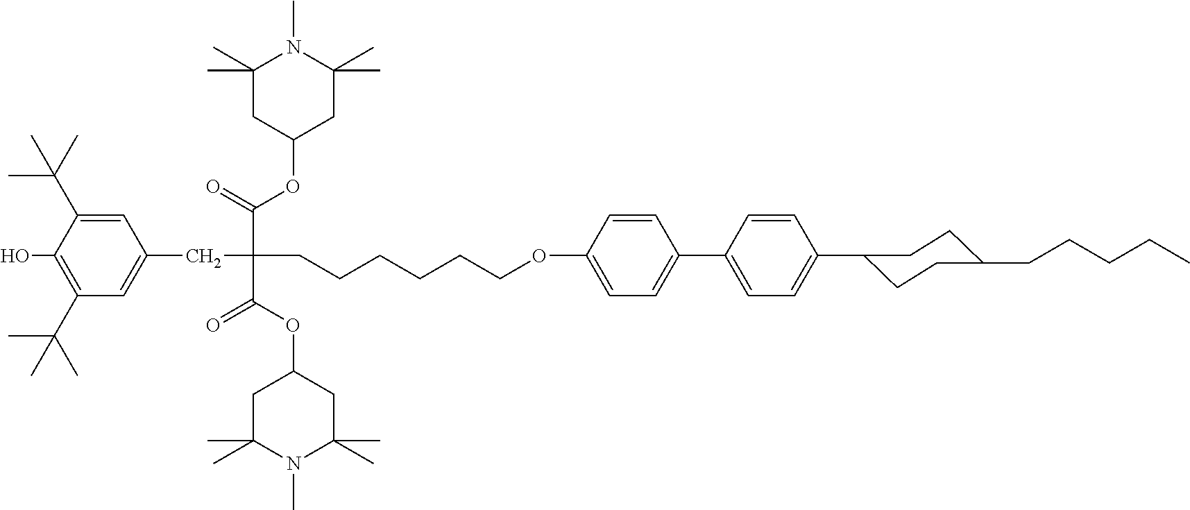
C1C(CCCCC)CCC(C2=CC=C(C3=CC=C(OCCCCCCC(CC4=CC(C(C)(C)C)=C(O)C(C(C)(C)C)=C4)(C(OC4CC(C)(C)N(C)C(C)(C)C4)=O)C(=O)OC4CC(C)(C)N(C)C(C)(C)C4)C=C3)C=C2)C1
